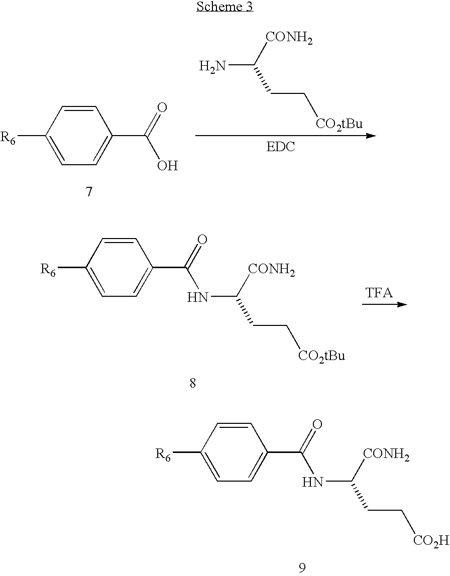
C1=CC([R6])=CC=C1C(=O)O.NC([CONH2])CC[CO2tBu].C1=CC([R6])=CC=C1C(=O)NC([CONH2])CC[CO2tBu].C1=CC([R6])=CC=C1C(=O)NC([CONH2])CC[CO2H]
